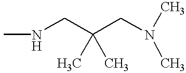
CNCC(C)(C)CN(C)C
